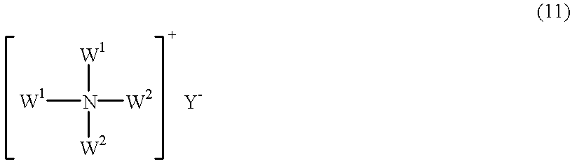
[W1]N([W2])([W1])[W2].[Y]
